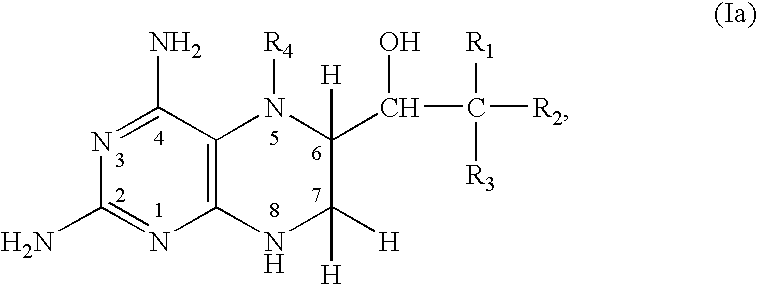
C12=C(C(N)=NC(N)=N1)N([R4])C([H])(C(O)C([R1])([R3])[R2])C([H])([H])N2
